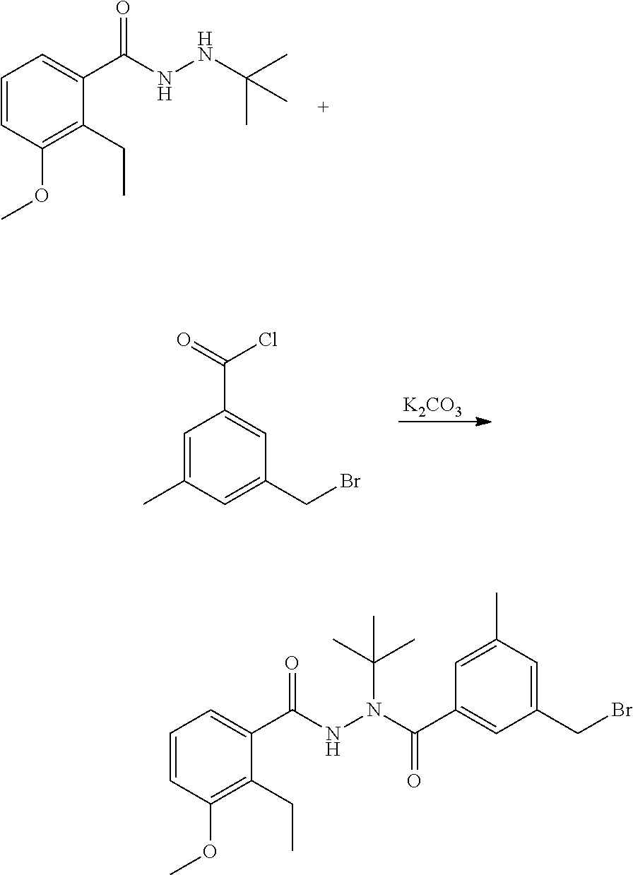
C1=CC(OC)=C(CC)C(C(NNC(C)(C)C)=O)=C1.[K2CO3].C1(C(=O)Cl)=CC(CBr)=CC(C)=C1.C1=CC(OC)=C(CC)C(C(NN(C(C2=CC(CBr)=CC(C)=C2)=O)C(C)(C)C)=O)=C1
